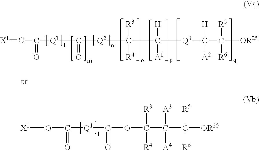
[X1]OC([Q1]C(OC(C(C([OR25])([R5])[R6])([A3])[A4])([R3])[R4])=O)=O.[X1]CC([Q1]C(=O)[Q2]C([R3])([R4])C([H])([A1])[Q3]C(C([R5])([R6])[OR25])([H])[A2])=O
